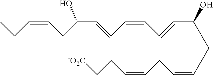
C(CC=CCC[-O2C])=CCC(C=CC=CC=CC(CC=CCC)O)O
